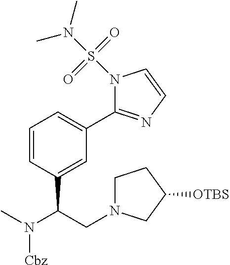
C1=CC(C(CN2CCC([OTBS])C2)N(C)[Cbz])=CC(C2=NC=CN2S(N(C)C)(=O)=O)=C1
